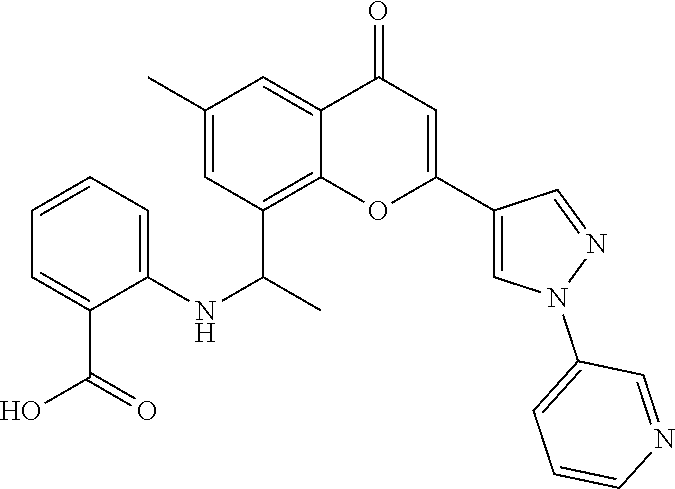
C12=C(C(C)NC3=CC=CC=C3C(O)=O)C=C(C)C=C1C(=O)C=C(C1=CN(C3=CC=CN=C3)N=C1)O2
